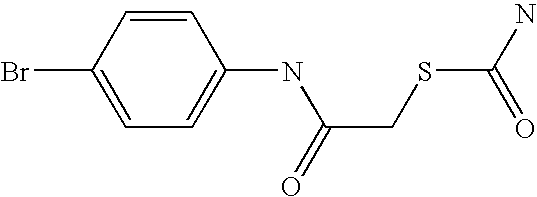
C1=C(NC(CSC(N)=O)=O)C=CC(Br)=C1
